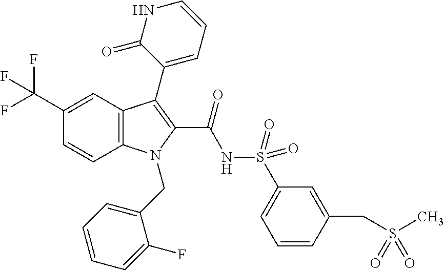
C1(C(F)(F)F)=CC2=C(C=C1)N(CC1=CC=CC=C1F)C(C(=O)NS(=O)(=O)C1=CC=CC(CS(=O)(C)=O)=C1)=C2C1=CC=CNC1=O
